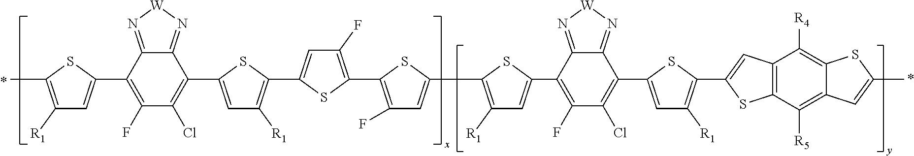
C1([R1])=C(C)SC(C2=C(F)C(Cl)=C(C3=CC([R1])=C(C4=CC(F)=C(C5=C(F)C=C(C6=C([R1])C=C(C7=C(F)C(Cl)=C(C8=CC([R1])=C(C9=CC%10=C(C([R5])=C%11C(=C%10[R4])SC(C)=C%11)S9)S8)C8=N[W]N=C78)S6)S5)S4)S3)C3=N[W]N=C23)=C1
